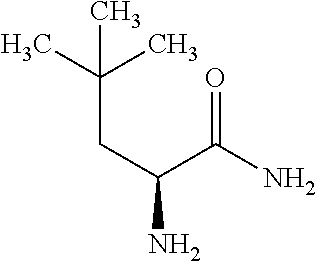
C(CC(C(=O)N)N)(C)(C)C
